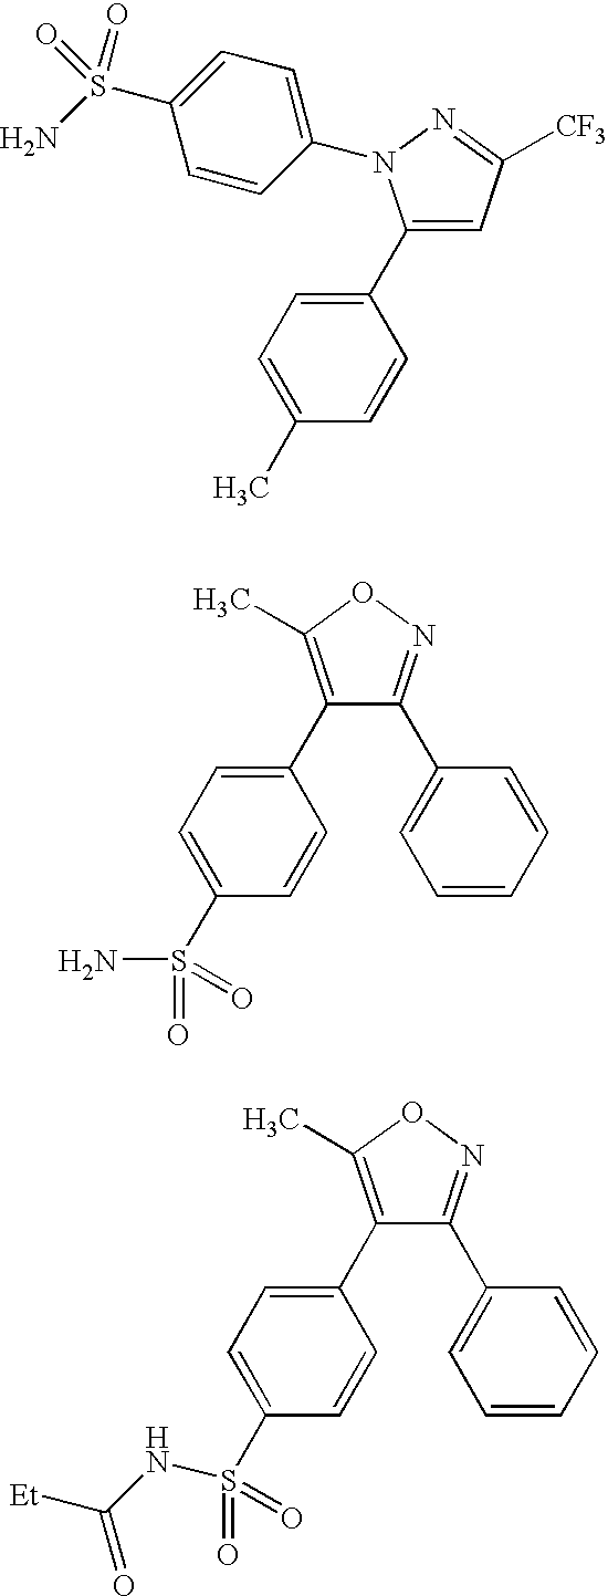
C1(N2N=C([CF3])C=C2C2=CC=C(C)C=C2)=CC=C(S(N)(=O)=O)C=C1.N1=C(C2=CC=CC=C2)C(C2=CC=C(S(N)(=O)=O)C=C2)=C(C)O1.N1=C(C2=CC=CC=C2)C(C2=CC=C(S(NC(=O)[Et])(=O)=O)C=C2)=C(C)O1
